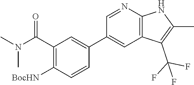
C1(C(N(C)C)=O)=C([BocHN])C=CC(C2=CC3=C(N=C2)NC(C)=C3C(F)(F)F)=C1
